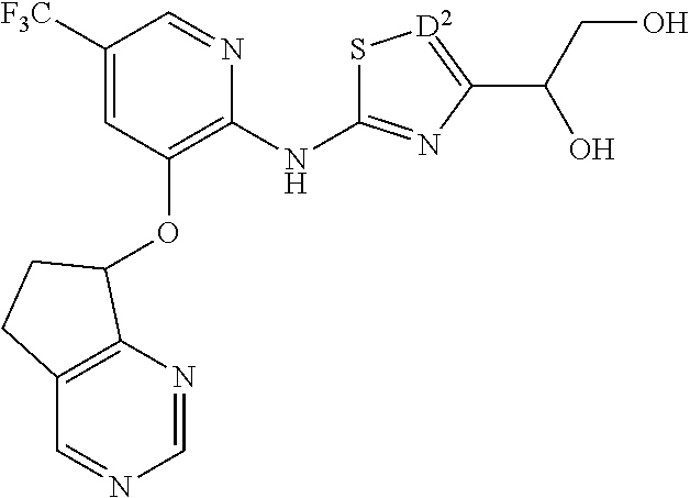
[F3C]C1=CC(OC2C3=C(C=NC=N3)CC2)=C(NC2=NC(C(CO)O)=[D2]S2)N=C1
